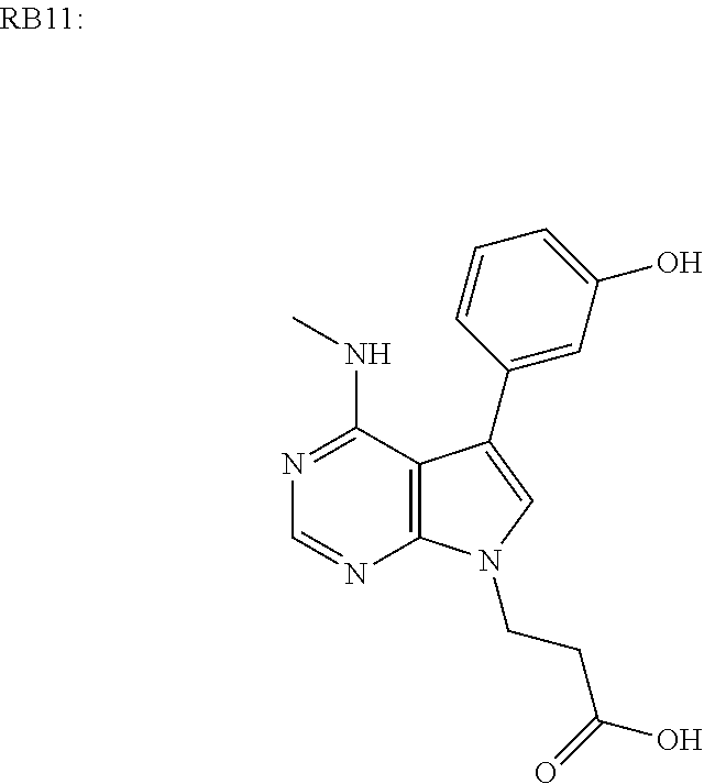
CNC1=NC=NC2=C1C(C1=CC(O)=CC=C1)=CN2CCC(O)=O
